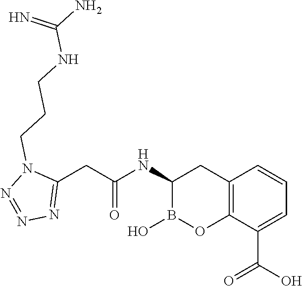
C1(NC(CC2=NN=NN2CCCNC(N)=N)=O)B(O)OC2=C(C1)C=CC=C2C(O)=O
